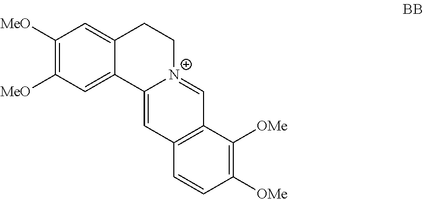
C1([MeO])=C([MeO])C=C2C(=C1)CC[N+]1=CC3=C(C=C21)C=CC([OMe])=C3[OMe]
